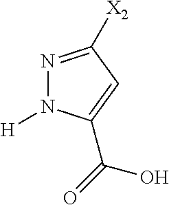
N1=C([X2])C=C(C(=O)O)N1[H]
